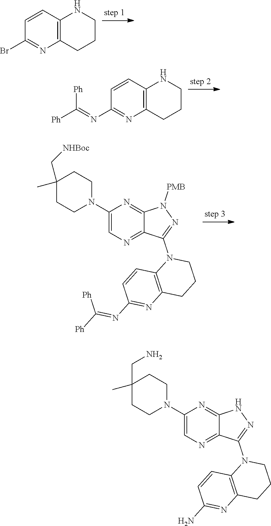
C1=CC2=C(N=C1Br)CCCN2.C1=CC2=C(N=C1N=C([Ph])[Ph])CCCN2.C1(C)(C[NHBoc])CCN(C2=CN=C3C(=N2)N([PMB])N=C3N2C3=C(CCC2)N=C(N=C([Ph])[Ph])C=C3)CC1.C1(C)(CN)CCN(C2=CN=C3C(=N2)NN=C3N2C3=C(CCC2)N=C(N)C=C3)CC1
